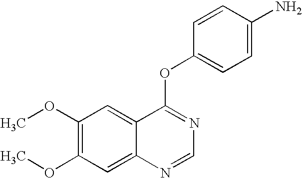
C1(OC)=C(OC)C=C2C(=C1)C(OC1=CC=C(N)C=C1)=NC=N2
